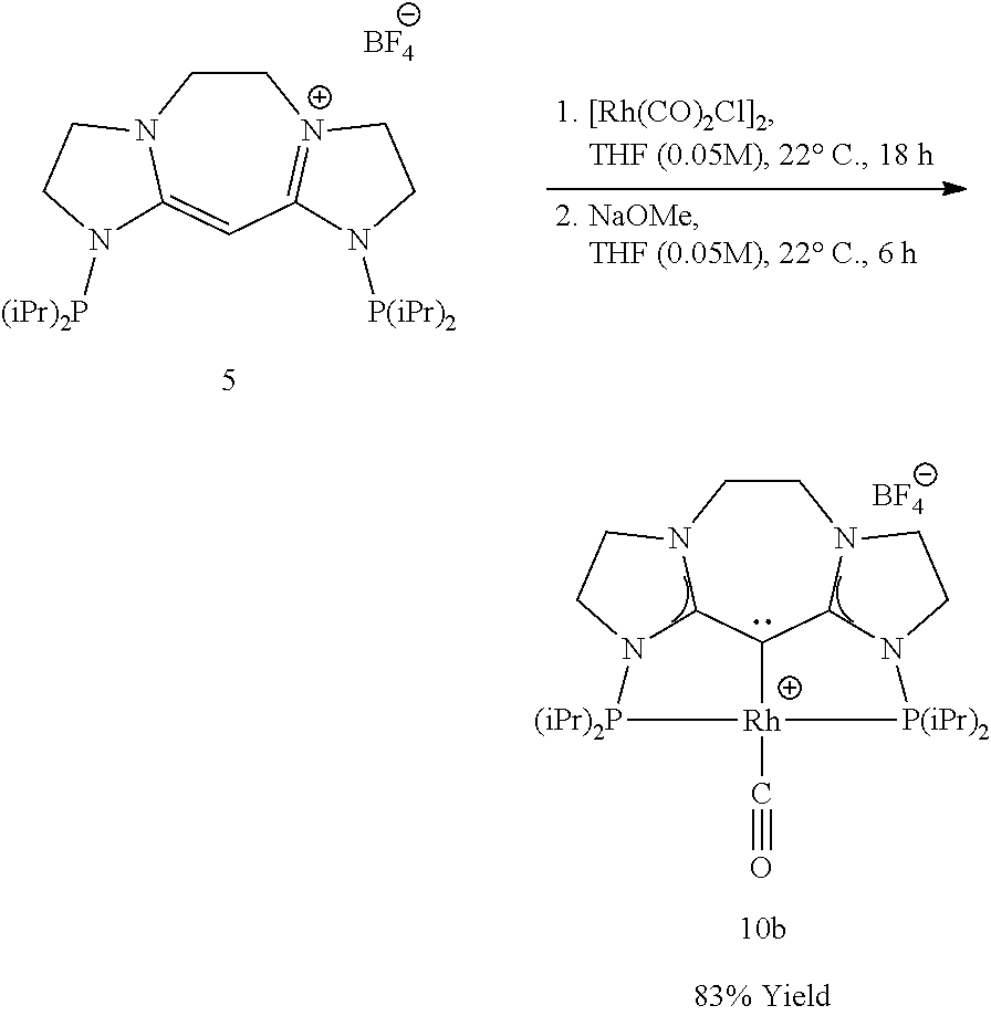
C1CN2C(=CC3=[N+]1CCN3[P(iPr)2])N([(iPr)2P])CC2.[BF4].C1CN2C3C4C5N1CCN5[P(iPr)2][Rh]4(C#O)[(iPr)2P]N3CC2.[BF4]
